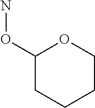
NOC1OCCCC1
